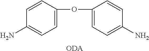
C1=C(OC2=CC=C(N)C=C2)C=CC(N)=C1.[ODA]
